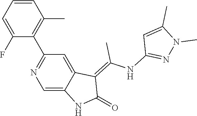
C1=CC=C(F)C(C2=NC=C3C(=C2)C(=C(NC2=NN(C)C(C)=C2)C)C(=O)N3)=C1C
